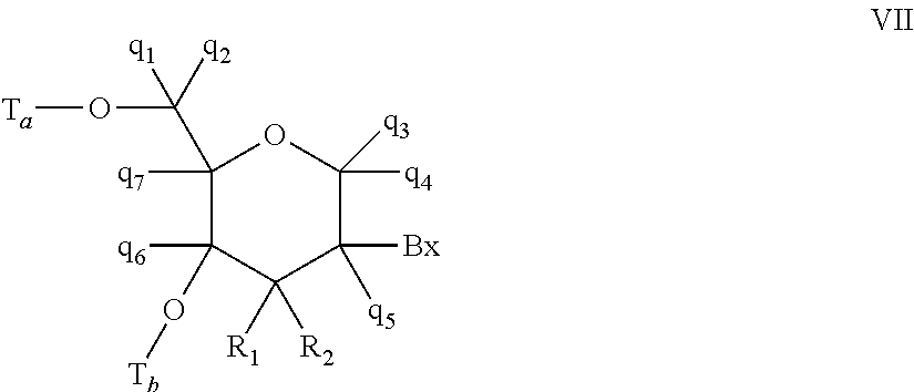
C1([q7])(C([q2])(O[Ta])[q1])C([q6])(O[Tb])C([R2])([R1])C([Bx])([q5])C([q4])([q3])O1
